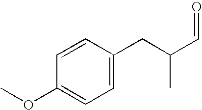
C1=C(CC(C)C=O)C=CC(OC)=C1
